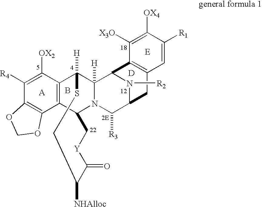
C12=C(C([OX2])=C([R4])C3=C1OCO3)C1([H])C3([H])N(C2C[Y]C(=O)C([NHAlloc])CS1)C([R3])C1CC2=C(C3N1[R2])C([X3O])=C([OX4])C([R1])=C2.[D].B.[A]
